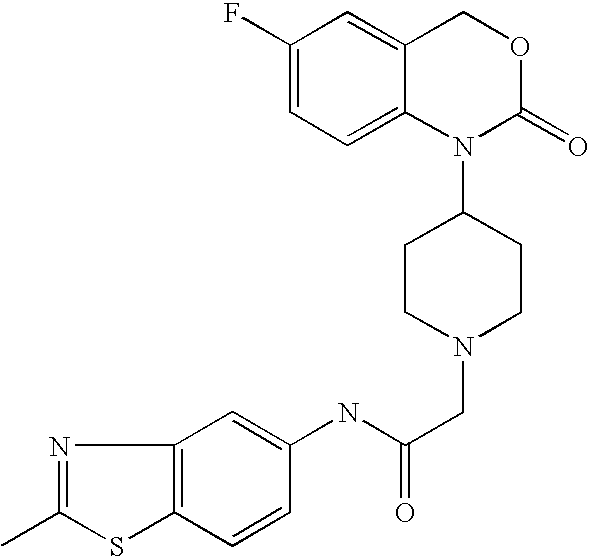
N(C(CN1CCC(N2C(=O)OCC3=CC(F)=CC=C23)CC1)=O)C1=CC2=C(C=C1)SC(C)=N2
